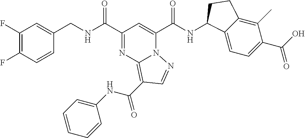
C1(F)=C(F)C=CC(CNC(C2=NC3=C(C(NC4=CC=CC=C4)=O)C=NN3C(C(NC3C4=CC=C(C(O)=O)C(C)=C4CC3)=O)=C2)=O)=C1
